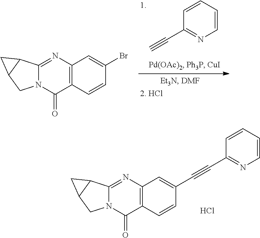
C1(C#C)=NC=CC=C1.N12C(=NC3=C(C1=O)C=CC(Br)=C3)C1C(C2)C1.N12C(=NC3=C(C1=O)C=CC(C#CC1=NC=CC=C1)=C3)C1C(C2)C1.Cl
